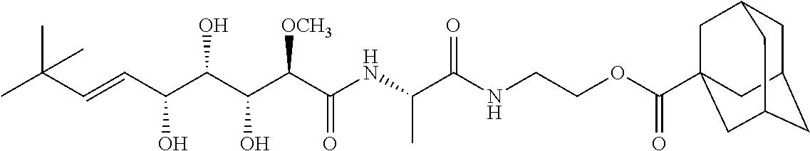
CC(C=CC(C(C(C(C(NC(C(NCCOC(=O)C12CC3CC(CC(C1)C3)C2)=O)C)=O)[OCH3])O)O)O)(C)C
